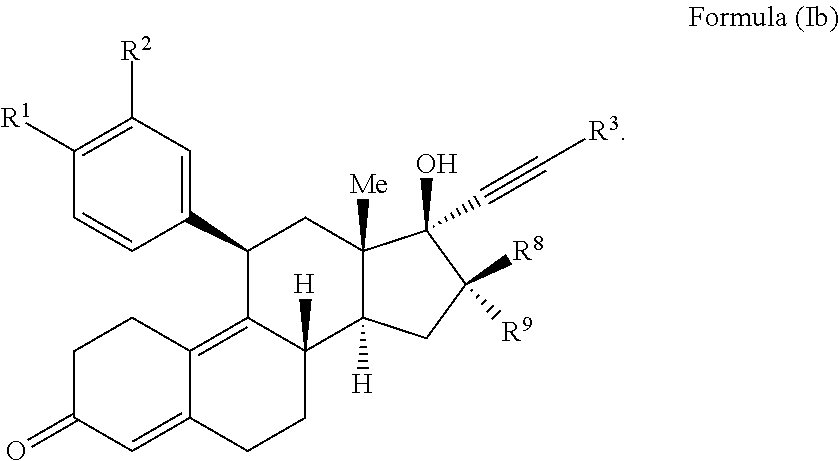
C1C(=O)C=C2C(=C3C([H])(CC2)C2([H])C([Me])(CC3C3=CC([R2])=C([R1])C=C3)C(O)(C#C[R3])C([R8])([R9])C2)C1
